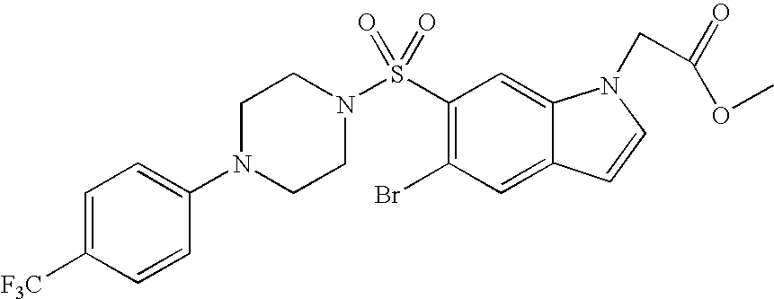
C1(Br)=C(S(N2CCN(C3=CC=C([F3C])C=C3)CC2)(=O)=O)C=C2C(=C1)C=CN2CC(=O)OC
